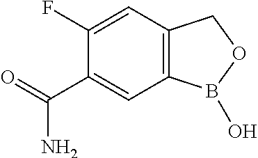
C1(C(=O)N)=CC2=C(C=C1F)COB2O
